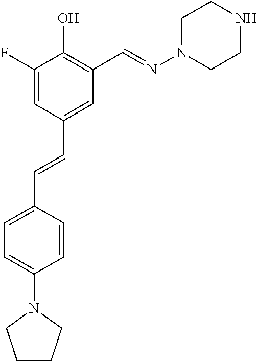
C1=C(F)C(O)=C(C=NN2CCNCC2)C=C1C=CC1=CC=C(N2CCCC2)C=C1
